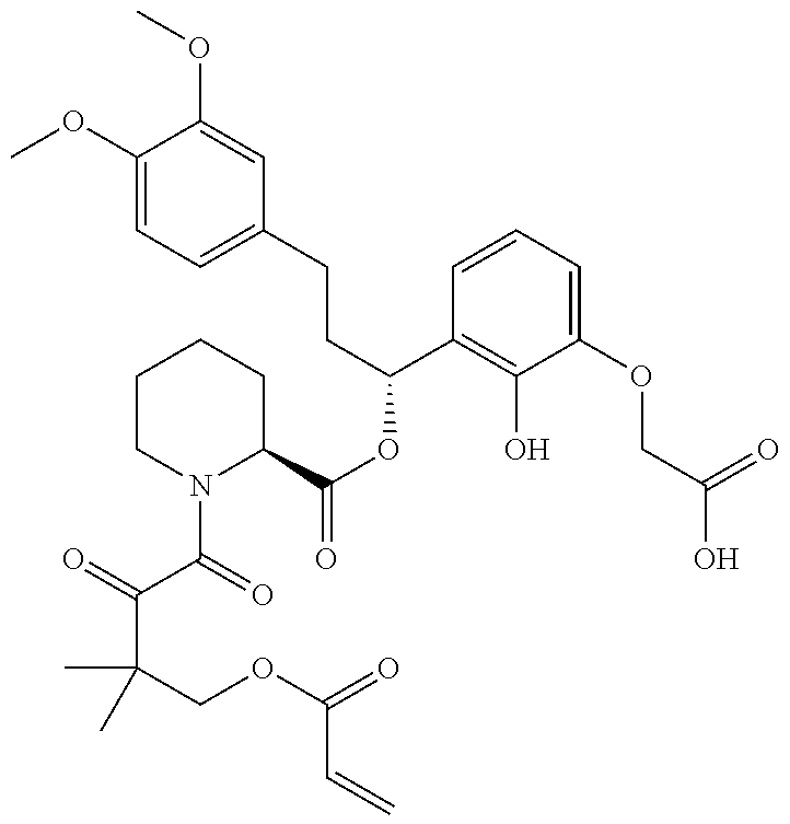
C1(OC)=CC=C(CCC(OC(=O)C2CCCCN2C(=O)C(=O)C(COC(=O)C=C)(C)C)C2=C(O)C(OCC(=O)O)=CC=C2)C=C1OC
